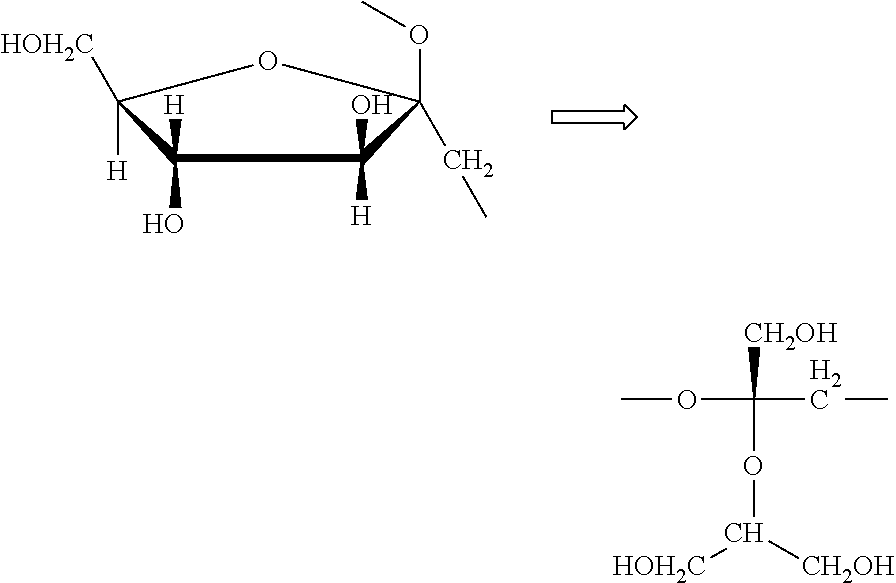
C1(O)([H])C([H])([HOH2C])OC(OC)(CC)C1([H])O.C([CH2OH])(CC)(OC)OC([HOH2C])[CH2OH]
